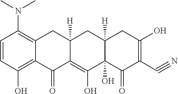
C1=CC(O)=C2C(=C1N(C)C)CC1([H])C(=C(O)C3(O)C([H])(C1)CC(O)=C(C#N)C3=O)C2=O
